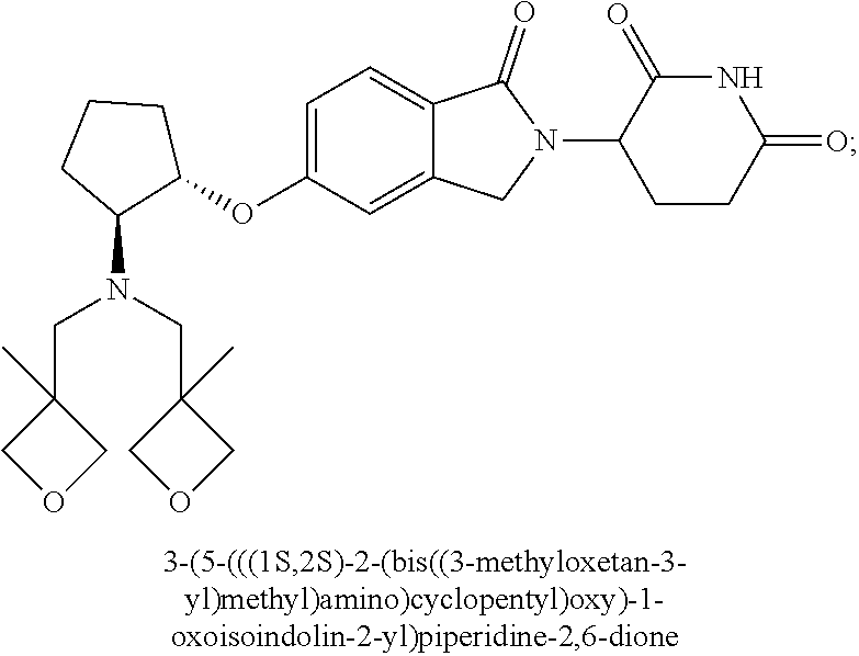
C1=C(OC2CCCC2N(CC2(C)COC2)CC2(C)COC2)C=C2C(=C1)C(=O)N(C1CCC(=O)NC1=O)C2
